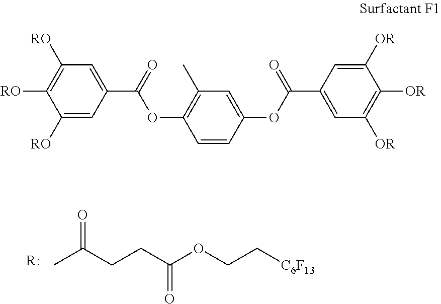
C(C(=O)OCC[C6F13])CC(C)=O.[R:].C1(C(OC2=CC(C)=C(OC(C3=CC([RO])=C([RO])C([RO])=C3)=O)C=C2)=O)=CC([OR])=C([OR])C([OR])=C1
